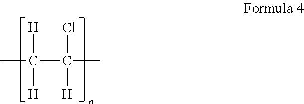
CC(C(C)(Cl)[H])([H])[H]
